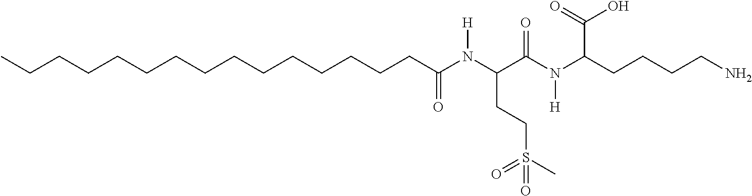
CCCCCCCCCCCCCCCC(N(C(C(N(C(CCCCN)C(=O)O)[H])=O)CCS(C)(=O)=O)[H])=O
